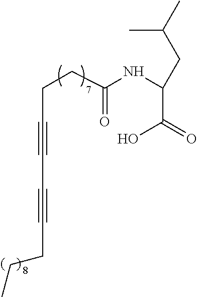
C(C#CC#CCCC)CC(NC(CC(C)C)C(O)=O)=O
